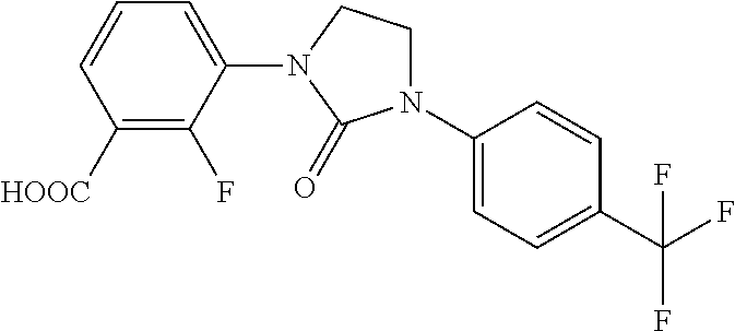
C1([HOOC])=C(F)C(N2CCN(C3=CC=C(C(F)(F)F)C=C3)C2=O)=CC=C1
